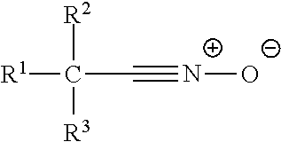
[R1]C([R2])(C#[N+][O-])[R3]
